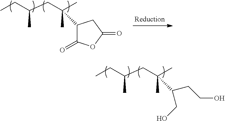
C(CO)(C(C)(C)CC(CC)C)CCO.C1(C(C)(C)CC(CC)C)C(=O)OC(=O)C1
